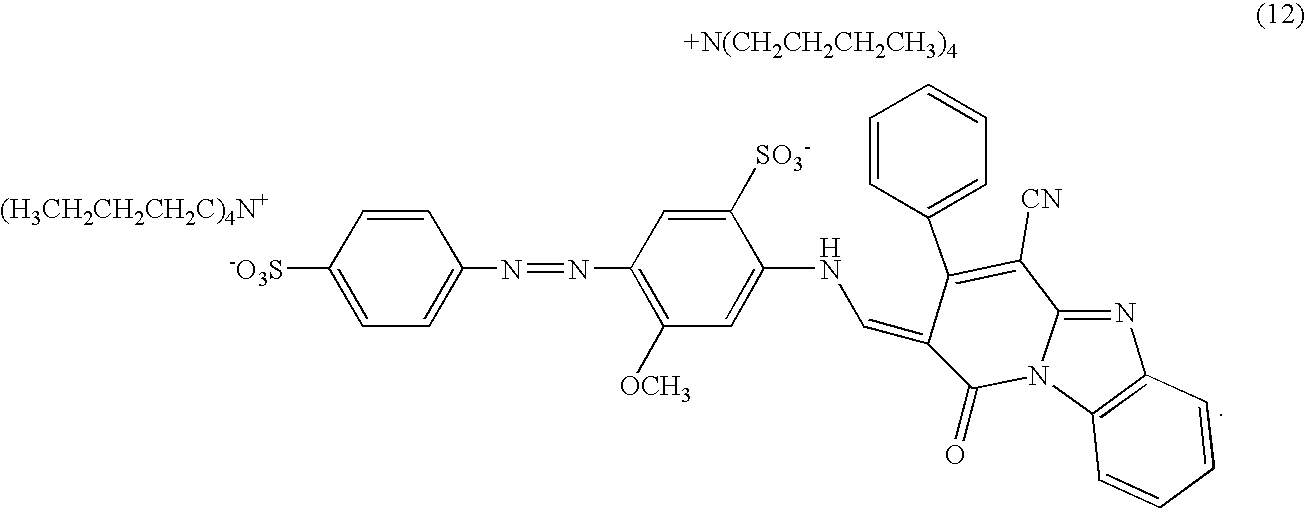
C1=CC([-O3S])=CC=C1N=NC1=C([OCH3])C=C(NC=C2C(C3=CC=CC=C3)=C([CN])C3=NC4=C(N3C2=O)C=CC=C4)C([SO3-])=C1.[+N(CH2CH2CH2CH3)4].[(H3CH2CH2CH2C)4N+]
